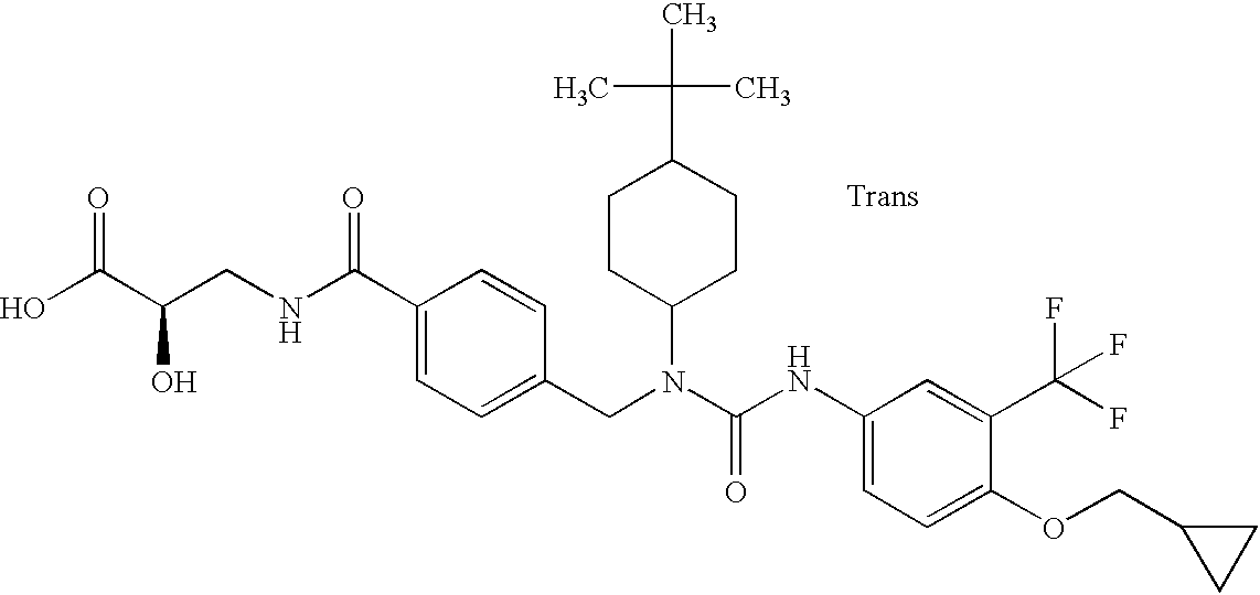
OC(C(CNC(C1=CC=C(CN(C(NC2=CC=C(OCC3CC3)C(C(F)(F)F)=C2)=O)C2CCC(C(C)(C)C)CC2)C=C1)=O)O)=O
